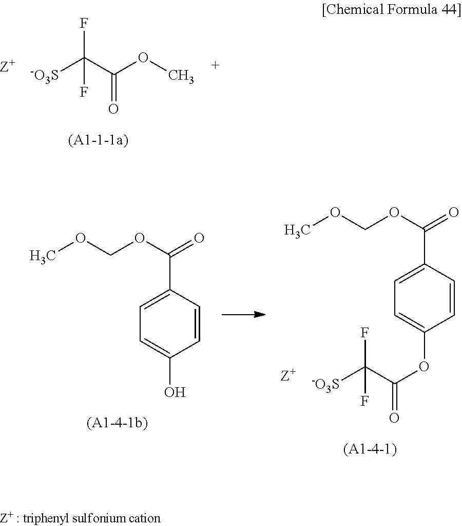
[-O3S]C(C(OC)=O)(F)F.C1=C(C(OCOC)=O)C=CC(OC(C([-O3S])(F)F)=O)=C1.C1=C(C(OCOC)=O)C=CC(O)=C1
